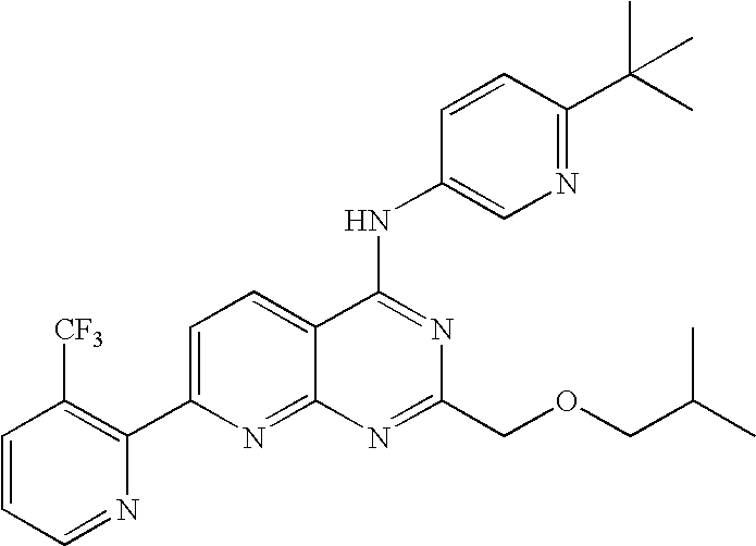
C1=CC=NC(C2=CC=C3C(=N2)N=C(COCC(C)C)N=C3NC2=CN=C(C(C)(C)C)C=C2)=C1[CF3]
